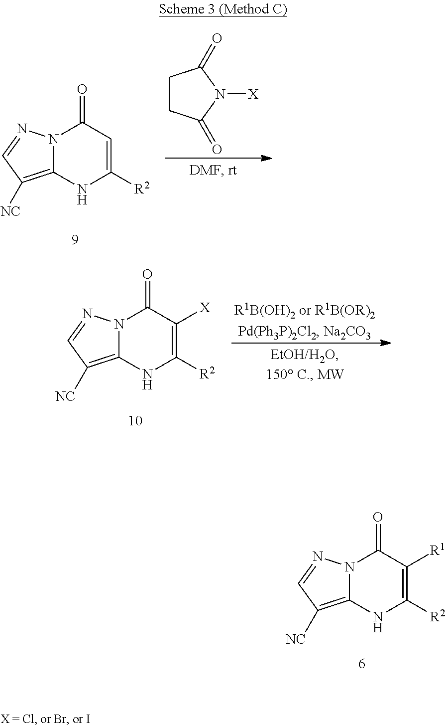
C1CC(=O)N([X])C1=O.N12C(=C([NC])C=N1)NC([R2])=CC2=O.N12C(=C([NC])C=N1)NC([R2])=C([X])C2=O.N12C(=C([NC])C=N1)NC([R2])=C([R1])C2=O
